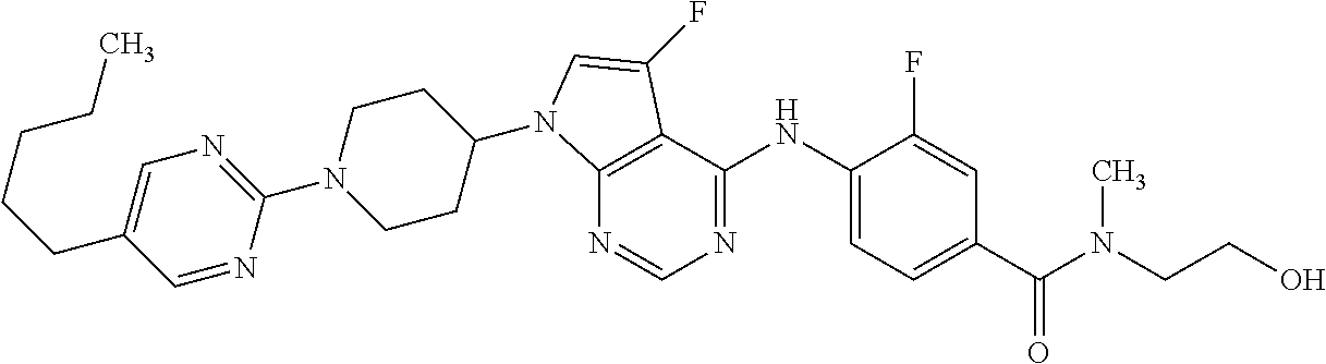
C1(N2CCC(N3C4=C(C(NC5=CC=C(C(N(CCO)C)=O)C=C5F)=NC=N4)C(F)=C3)CC2)=NC=C(CCCCC)C=N1
